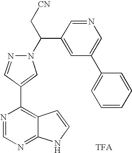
N1(C(C[CN])C2=CC(C3=CC=CC=C3)=CN=C2)N=CC(C2=C3C(=NC=N2)NC=C3)=C1.[TFA]
